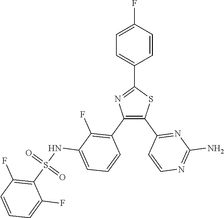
C1=CC(F)=CC=C1C1=NC(C2=C(F)C(NS(C3=C(F)C=CC=C3F)(=O)=O)=CC=C2)=C(C2=NC(N)=NC=C2)S1
